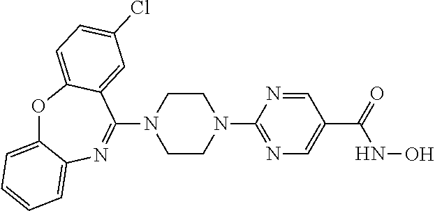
O1C2=CC=CC=C2N=C(N2CCN(C3=NC=C(C(=O)NO)C=N3)CC2)C2=CC(Cl)=CC=C12
